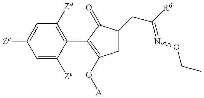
C1=C([Ze])C(C2=C(O[A])CC(CC(=NOCC)[R6])C2=O)=C([Za])C=C1[Zc]
